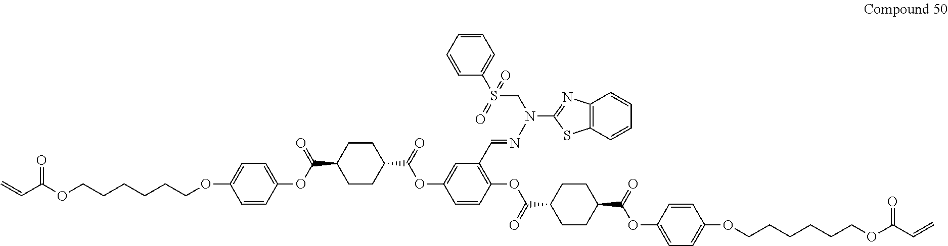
C1CC(C(=O)OC2=CC(C=NN(C3=NC4=C(S3)C=CC=C4)CS(C3=CC=CC=C3)(=O)=O)=C(OC(C3CCC(C(=O)OC4=CC=C(OCCCCCCOC(C=C)=O)C=C4)CC3)=O)C=C2)CCC1C(OC1=CC=C(OCCCCCCOC(C=C)=O)C=C1)=O
